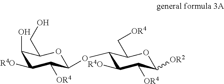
C1(O)C([R4O])C([OR4])C(OC2C([R4O])C([OR4])C([OR2])OC2C[OR4])OC1CO
